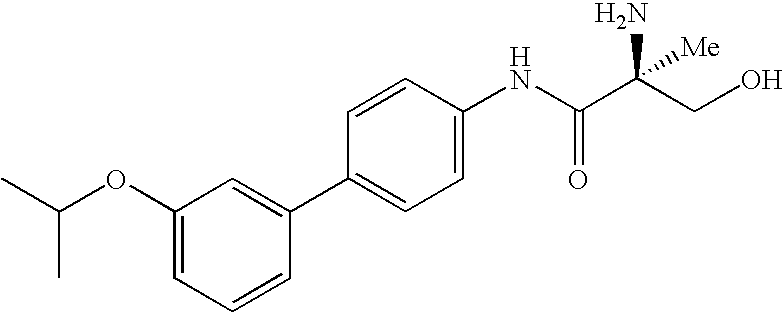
C1(OC(C)C)=CC=CC(C2=CC=C(NC(C(CO)(N)[Me])=O)C=C2)=C1
